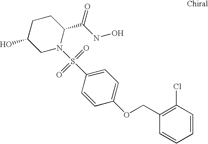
C1C(O)CN(S(C2=CC=C(OCC3=C(Cl)C=CC=C3)C=C2)(=O)=O)C(C(NO)=O)C1
